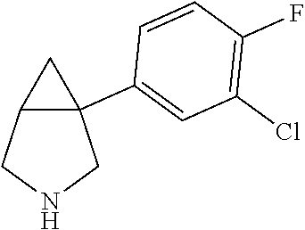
C12C(C3=CC(Cl)=C(F)C=C3)(CNC1)C2
